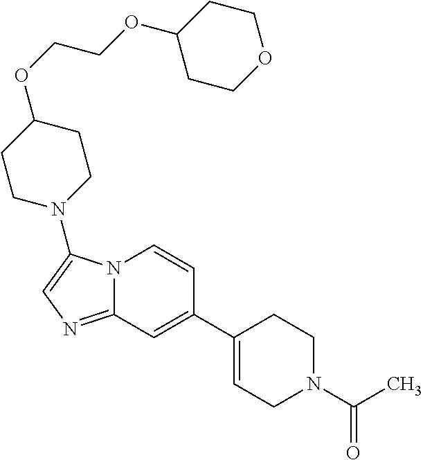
C1(C2=CCN(C(C)=O)CC2)=CC2=NC=C(N3CCC(OCCOC4CCOCC4)CC3)N2C=C1
